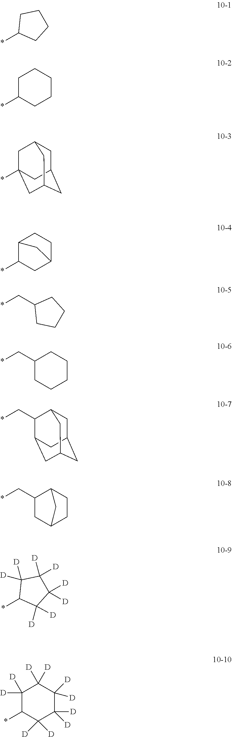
*C1CCCC1.*C1CCCCC1.*C12CC3CC(CC(C1)C3)C2.*C1CC2CCC1C2.*CC1CCCC1.*CC1CCCCC1.*CC1C2CC3CC(CC1C3)C2.*CC1CC2CCC1C2.*C1C([D])([D])C([D])([D])C([D])([D])C1([D])[D].*C1C([D])([D])C([D])([D])C([D])([D])C([D])([D])C1([D])[D]
